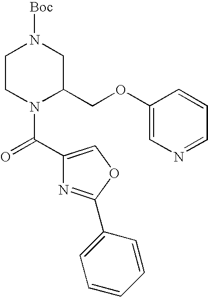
C1CN(C(=O)C2=COC(C3=CC=CC=C3)=N2)C(COC2=CN=CC=C2)CN1[Boc]
